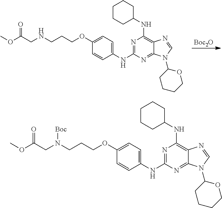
N1=C(NC2=CC=C(OCCCNCC(OC)=O)C=C2)N=C2C(=C1NC1CCCCC1)N=CN2C1CCCCO1.[Boc2O].N1=C(NC2=CC=C(OCCCN(CC(OC)=O)[Boc])C=C2)N=C2C(=C1NC1CCCCC1)N=CN2C1CCCCO1
